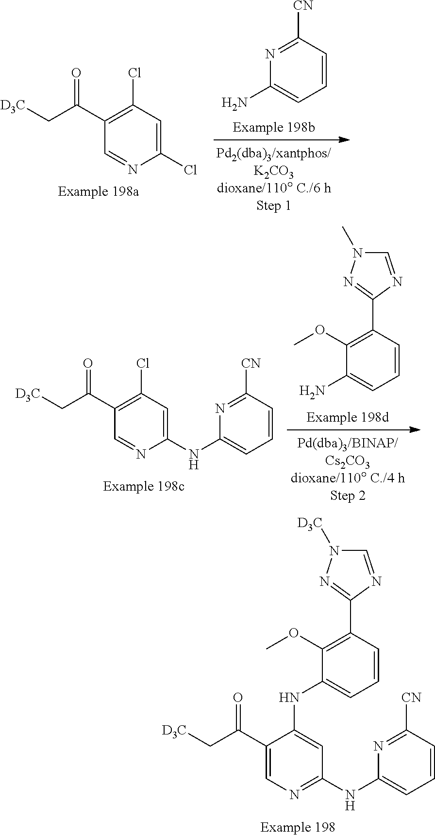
C1(C(C[D3C])=O)=C(Cl)C=C(Cl)N=C1.N1=C([CN])C=CC=C1N.C1(C(C[D3C])=O)=C(Cl)C=C(NC2=CC=CC([CN])=N2)N=C1.NC1=CC=CC(C2=NN(C)C=N2)=C1OC.C1(C(C[D3C])=O)=CN=C(NC2=CC=CC([CN])=N2)C=C1NC1=CC=CC(C2=NN([D3C])C=N2)=C1OC
